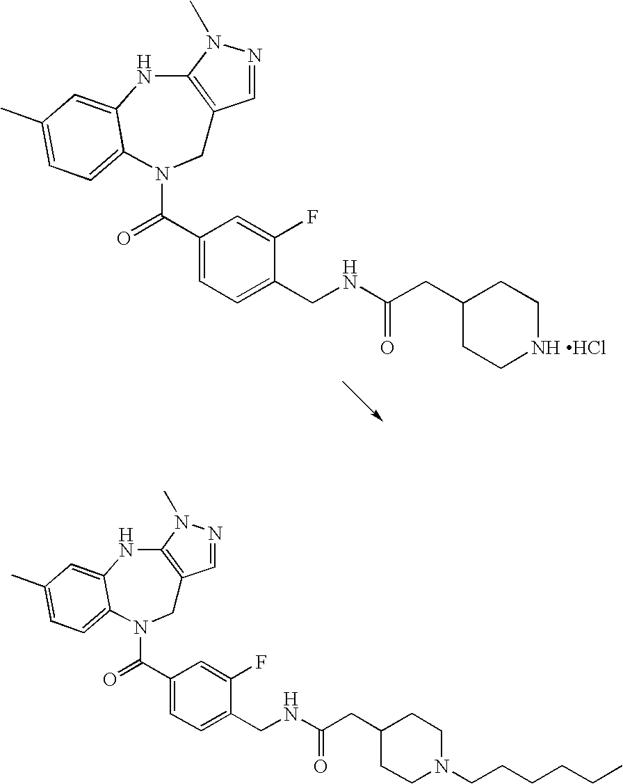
Cl.C1=NN(C)C2=C1CN(C(=O)C1=CC=C(CNC(CC3CCNCC3)=O)C(F)=C1)C1=CC=C(C)C=C1N2.C1=NN(C)C2=C1CN(C(=O)C1=CC=C(CNC(CC3CCN(CCCCCC)CC3)=O)C(F)=C1)C1=CC=C(C)C=C1N2
